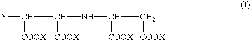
[Y]C(C(NC(C[COOX])[COOX])[COOX])[COOX]
